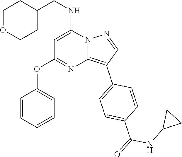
C1(CNC2=CC(OC3=CC=CC=C3)=NC3=C(C4=CC=C(C(NC5CC5)=O)C=C4)C=NN23)CCOCC1
